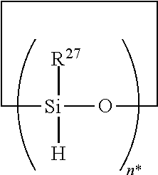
C1[Si]([R27])([H])OCCC1
